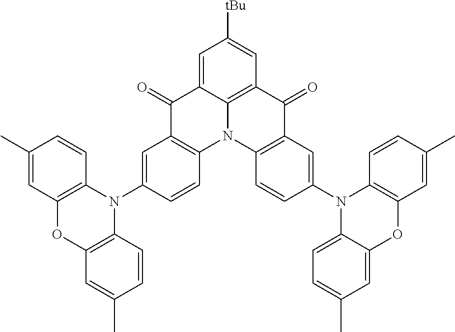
C1(=O)C2=C(N3C4=C(C(=O)C5=C3C=CC(N3C6=C(OC7=CC(C)=CC=C37)C=C(C)C=C6)=C5)C=C([tBu])C=C14)C=CC(N1C3=C(OC4=C1C=CC(C)=C4)C=C(C)C=C3)=C2
